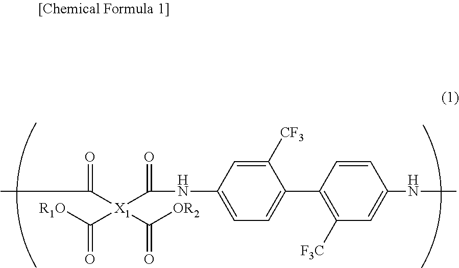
CC(=O)[X1](C(NC1=CC=C(C2=C([F3C])C=C(NC)C=C2)C([CF3])=C1)=O)(C([R1O])=O)C([OR2])=O
